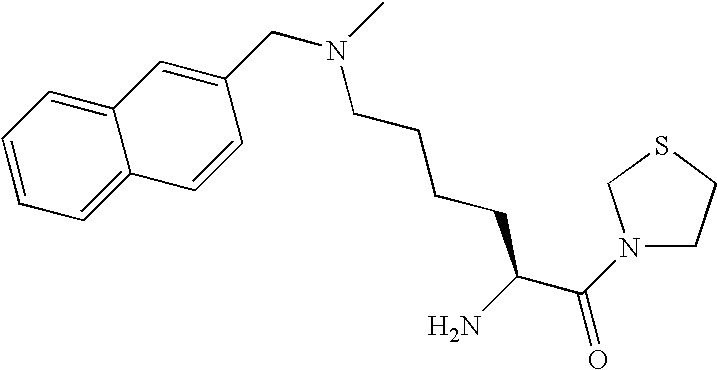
C1=C(CN(CCCCC(C(N2CCSC2)=O)N)C)C=CC2=CC=CC=C12
